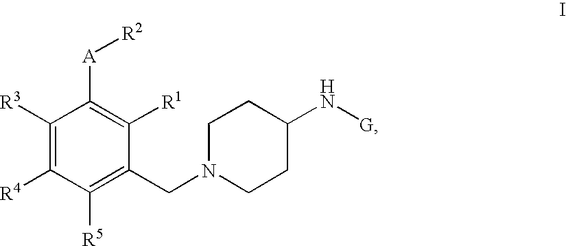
C1([R3])=C([R4])C([R5])=C(CN2CCC(N[G])CC2)C([R1])=C1[A][R2]
